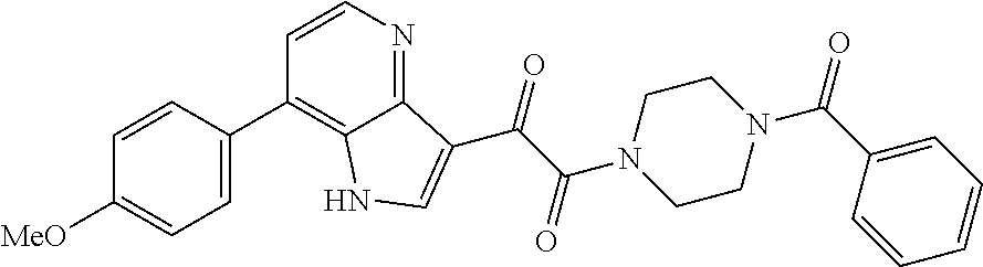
C1([MeO])=CC=C(C2=C3C(=NC=C2)C(C(C(=O)N2CCN(C(C4=CC=CC=C4)=O)CC2)=O)=CN3)C=C1
